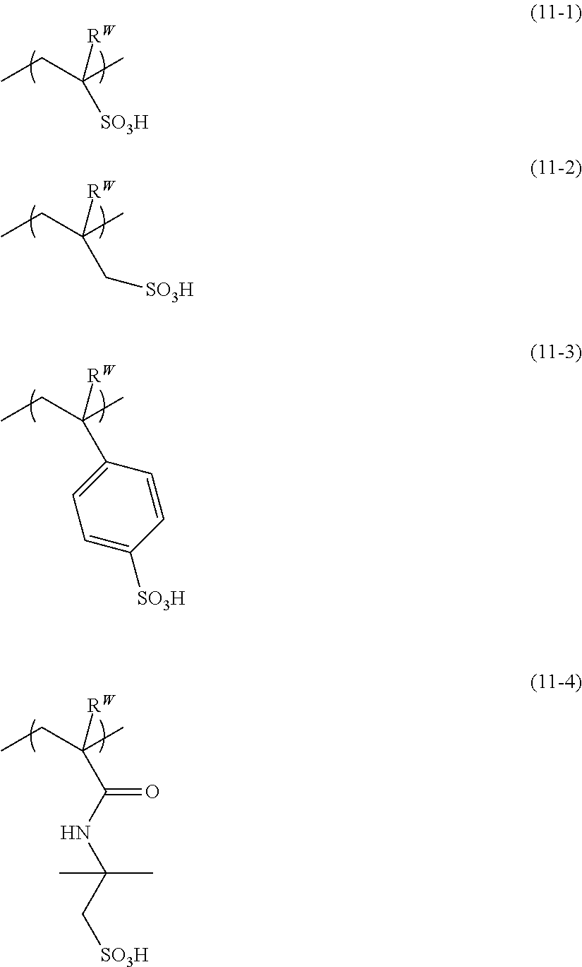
CCC(C)([RW])[SO3H].CCC(C)([RW])C[SO3H].CCC(C)([RW])C1=CC=C([SO3H])C=C1.CCC(C)([RW])C(NC(C[SO3H])(C)C)=O
